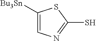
C1([Bu3Sn])=CN=C(S)S1
